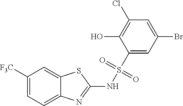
C1([F3C])=CC=C2C(=C1)SC(NS(C1=CC(Br)=CC(Cl)=C1O)(=O)=O)=N2
